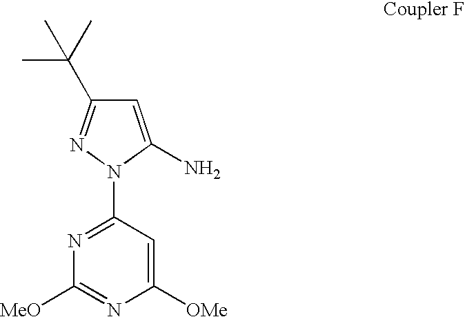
C1(N2C(N)=CC(C(C)(C)C)=N2)=NC([MeO])=NC([OMe])=C1
